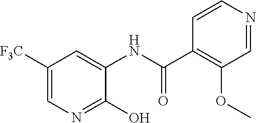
C1([F3C])=CN=C(O)C(NC(C2=C(OC)C=NC=C2)=O)=C1
